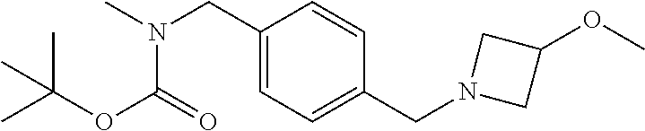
C1(CN(C)C(=O)OC(C)(C)C)=CC=C(CN2CC(OC)C2)C=C1
